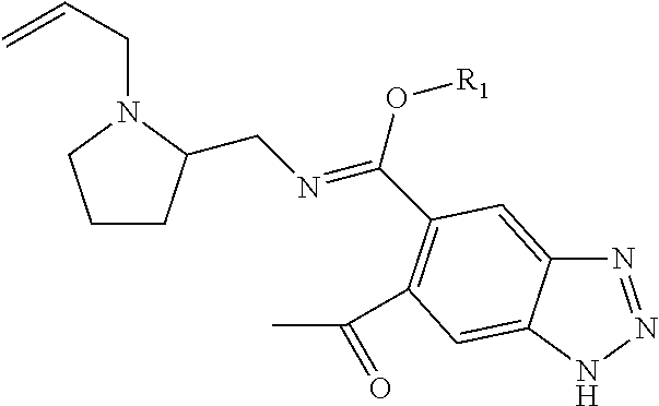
C1CC(CN=C(O[R1])C2=C(C(C)=O)C=C3C(=C2)N=NN3)N(CC=C)C1
